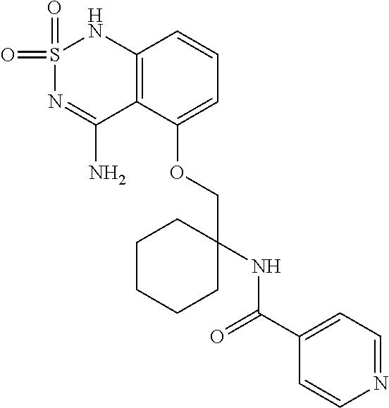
C12=C(C(OCC3(NC(=O)C4=CC=NC=C4)CCCCC3)=CC=C1)C(N)=NS(=O)(=O)N2
